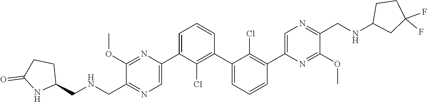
C1(C2=CN=C(CNCC3CCC(=O)N3)C(OC)=N2)=CC=CC(C2=CC=CC(C3=CN=C(CNC4CC(F)(F)CC4)C(OC)=N3)=C2Cl)=C1Cl
